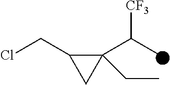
C1(C(C)[CF3])(CC)C(CCl)C1
